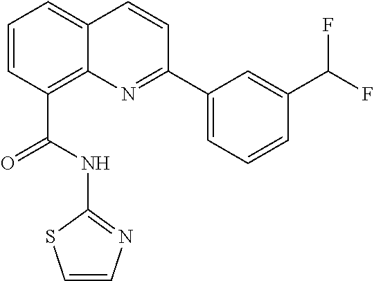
C1=CC(C(NC2=NC=CS2)=O)=C2C(=C1)C=CC(C1=CC=CC(C(F)F)=C1)=N2
